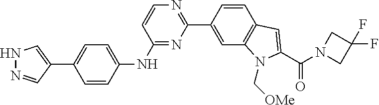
C1(NC2=CC=C(C3=CNN=C3)C=C2)=NC(C2=CC3=C(C=C2)C=C(C(N2CC(F)(F)C2)=O)N3C[OMe])=NC=C1
